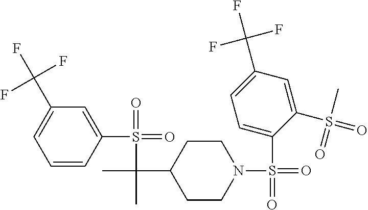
C1=CC(S(=O)(=O)C(C)(C2CCN(S(=O)(=O)C3=CC=C(C(F)(F)F)C=C3S(=O)(C)=O)CC2)C)=CC(C(F)(F)F)=C1
